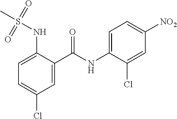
C1=C(NS(C)(=O)=O)C(C(NC2=CC=C([NO2])C=C2Cl)=O)=CC(Cl)=C1
